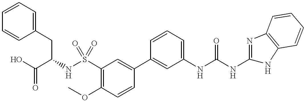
C1=CC=CC(CC(NS(C2=C(OC)C=CC(C3=CC(NC(NC4=NC5=C(N4)C=CC=C5)=O)=CC=C3)=C2)(=O)=O)C(O)=O)=C1
